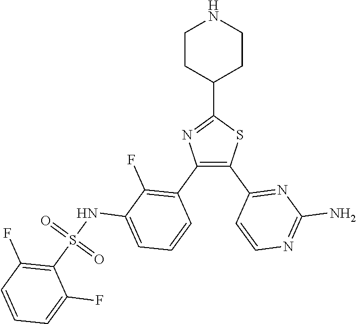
C1(C2CCNCC2)=NC(C2=C(F)C(NS(C3=C(F)C=CC=C3F)(=O)=O)=CC=C2)=C(C2=NC(N)=NC=C2)S1
